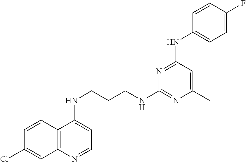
C1=CC2=C(C=C1Cl)N=CC=C2NCCCNC1=NC(C)=CC(NC2=CC=C(F)C=C2)=N1
